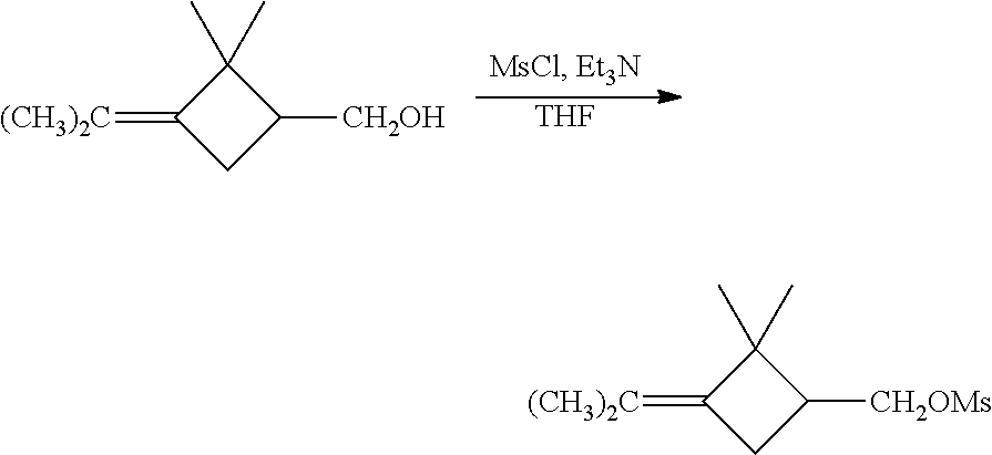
C1(C)(C)C([CH2OH])CC1=[(CH3)2C].[THF].C1(C)(C)C([CH2OMs])CC1=[(CH3)2C]
